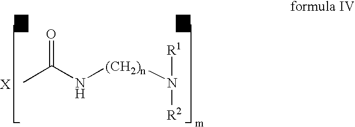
N([(CH2)n]N([R1])[R2])C(=O)C.[X]
